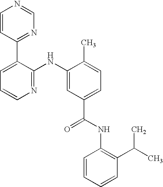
C1=CC(C2=CC=CN=C2NC2=CC(C(NC3=C(C(C)C)C=CC=C3)=O)=CC=C2C)=NC=N1
